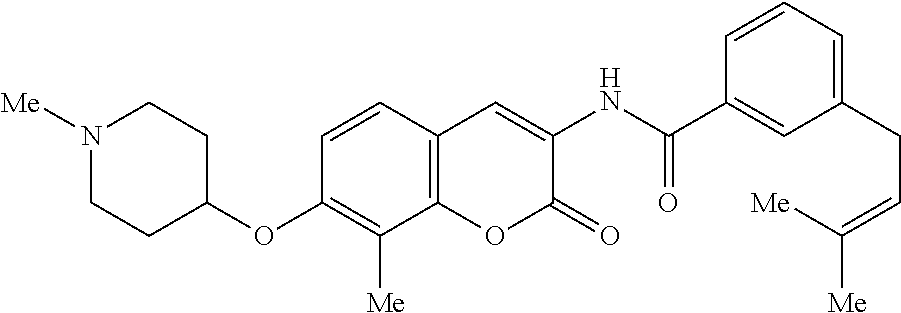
N1([Me])CCC(OC2=C([Me])C3=C(C=C2)C=C(NC(C2=CC(CC=C([Me])[Me])=CC=C2)=O)C(=O)O3)CC1
